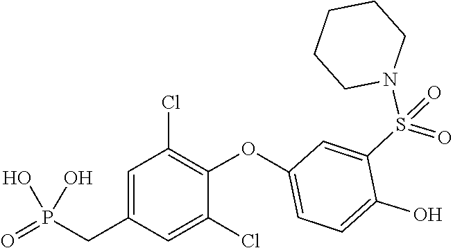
C1CCN(S(=O)(=O)C2=CC(OC3=C(Cl)C=C(CP(O)(=O)O)C=C3Cl)=CC=C2O)CC1
